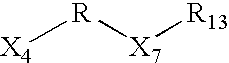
[X4][R][X7][R13]
